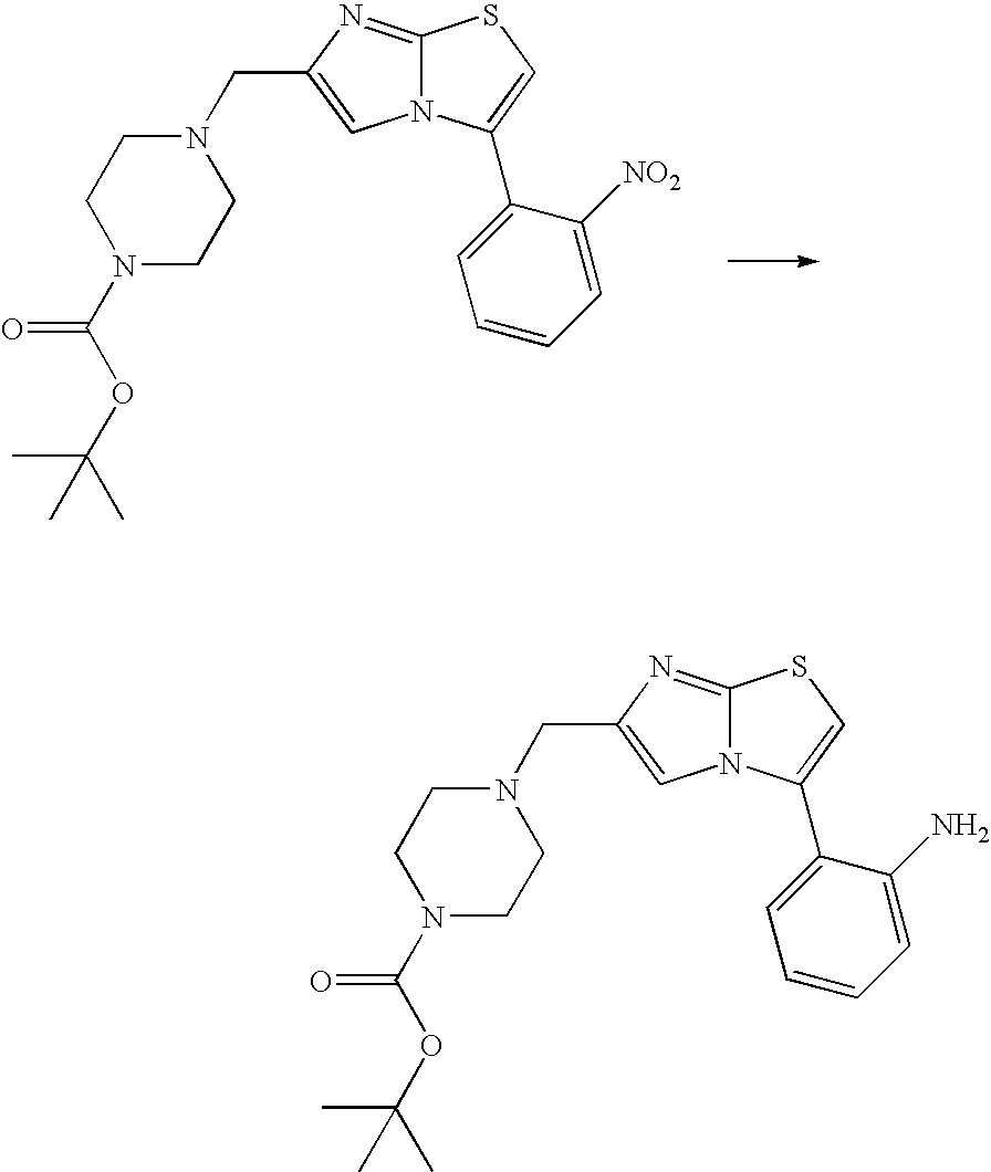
C12=NC(CN3CCN(C(OC(C)(C)C)=O)CC3)=CN1C(C1=CC=CC=C1[NO2])=CS2.C12=NC(CN3CCN(C(OC(C)(C)C)=O)CC3)=CN1C(C1=CC=CC=C1N)=CS2
